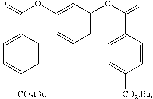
C1(OC(C2=CC=C([CO2tBu])C=C2)=O)=CC(OC(C2=CC=C([CO2tBu])C=C2)=O)=CC=C1
